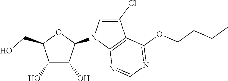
C1(O)C(O)C(N2C3=C(C(Cl)=C2)C(OCCCC)=NC=N3)OC1CO
